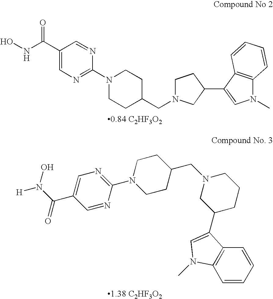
ONC(C1=CN=C(N2CCC(CN3CCC(C4=CN(C)C5=C4C=CC=C5)C3)CC2)N=C1)=O.C1N(C2=NC=C(C(N([H])O)=O)C=N2)CCC(CN2CC(C3=CN(C)C4=C3C=CC=C4)CCC2)C1
